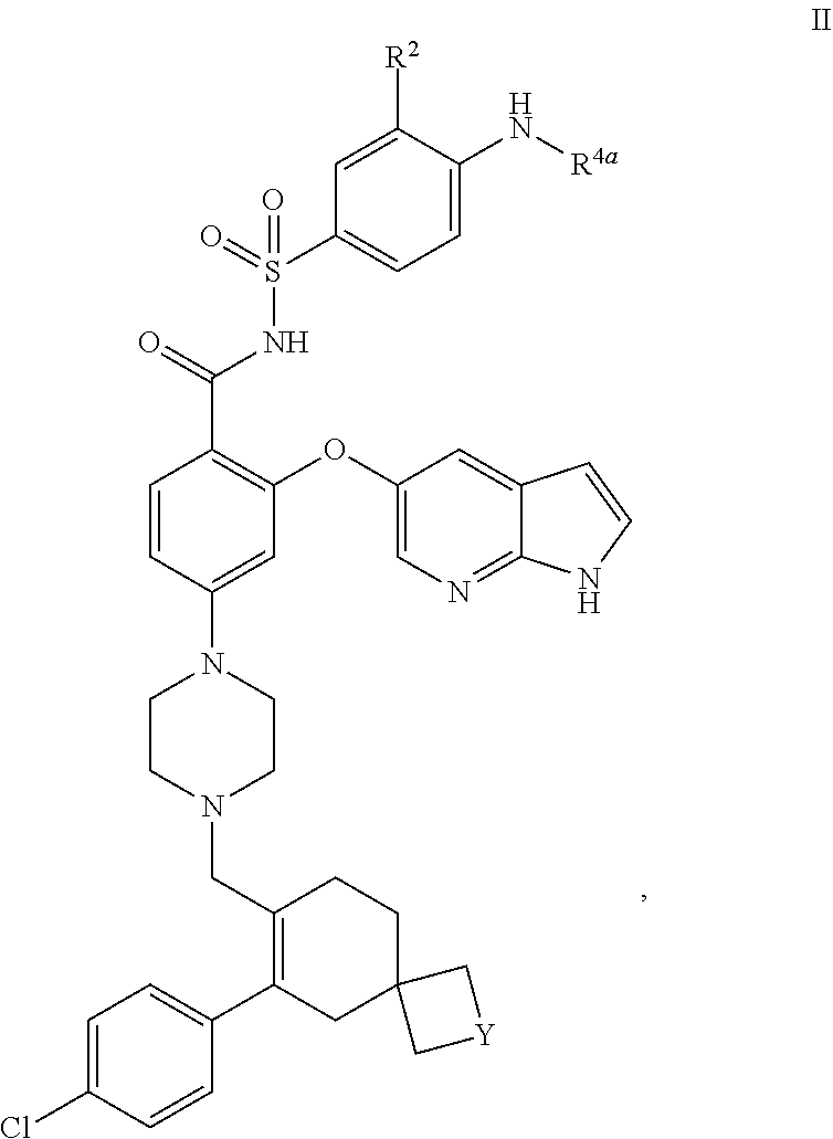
O(C1=C(C(NS(=O)(=O)C2=CC=C(N[R4a])C([R2])=C2)=O)C=CC(N2CCN(CC3=C(C4=CC=C(Cl)C=C4)CC4(CC3)C[Y]C4)CC2)=C1)C1=CN=C2C(=C1)C=CN2
